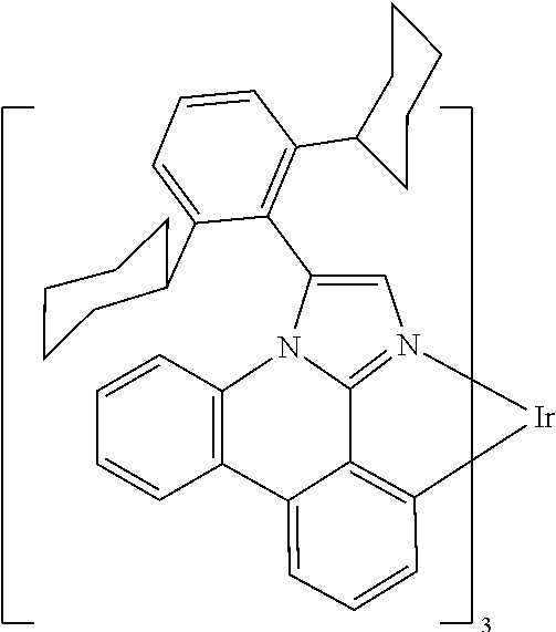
C1=CC2=C(C3=CC=CC4=C3C3=N([Ir]4)C=C(C4=C(C5CCCCC5)C=CC=C4C4CCCCC4)N23)C=C1
